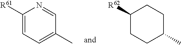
C1([R61])=CC=C(C)C=N1.C1([R62])CCC(C)CC1
